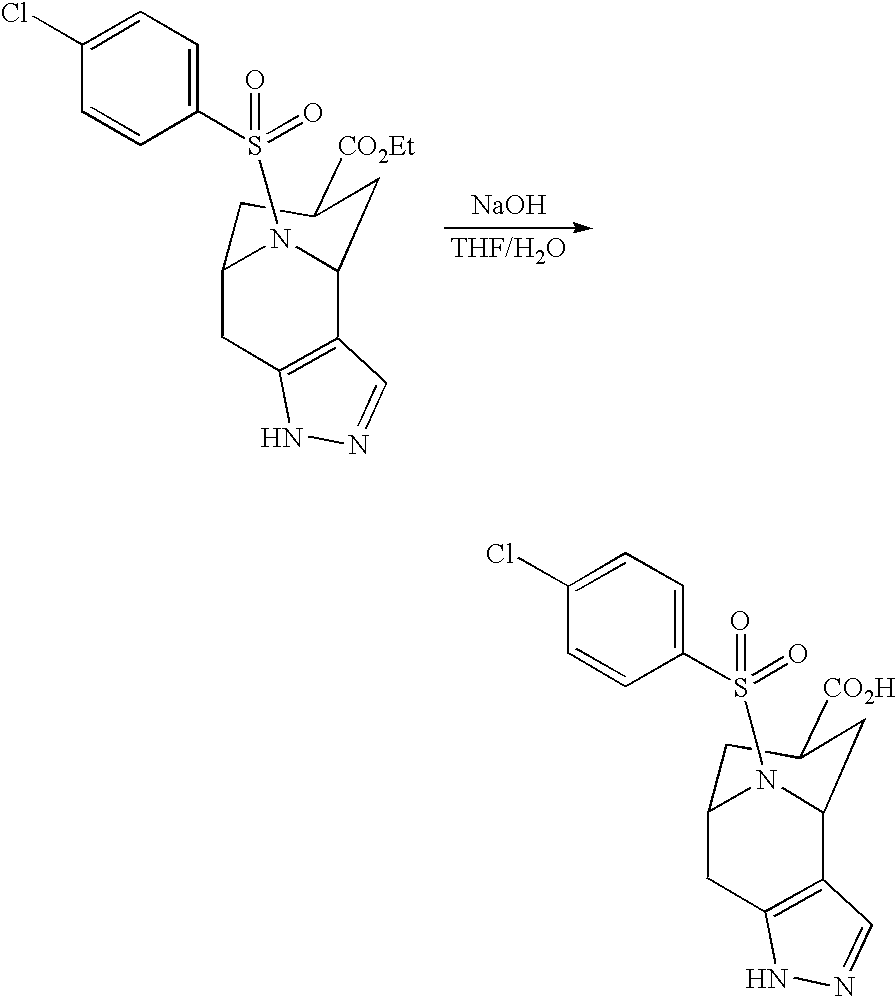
C12=C(CC3CC([CO2Et])CC1N3S(C1=CC=C(Cl)C=C1)(=O)=O)NN=C2.[NaOH].[THF/H2O].C12=C(CC3CC([CO2H])CC1N3S(C1=CC=C(Cl)C=C1)(=O)=O)NN=C2
